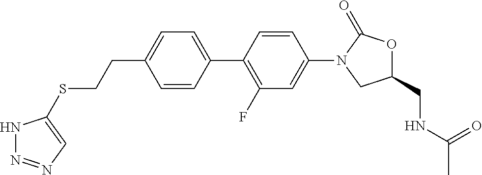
C1=CC(CCSC2=CN=NN2)=CC=C1C1=C(F)C=C(N2CC(CNC(C)=O)OC2=O)C=C1
